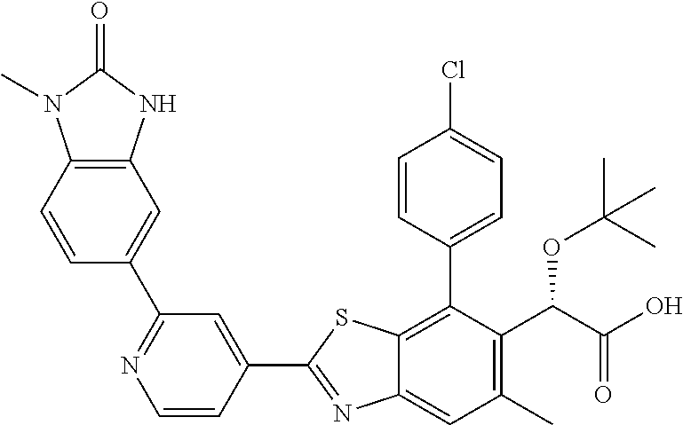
C1(C2=NC3=CC(C)=C(C(OC(C)(C)C)C(=O)O)C(C4=CC=C(Cl)C=C4)=C3S2)=CC(C2=CC3=C(C=C2)N(C)C(=O)N3)=NC=C1
